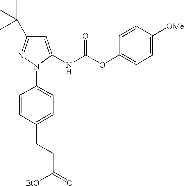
C1=CC(OC(NC2=CC(C(C)(C)C)=NN2C2=CC=C(CCC([EtO])=O)C=C2)=O)=CC=C1[OMe]
